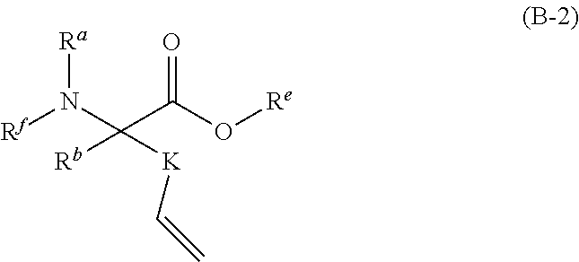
[Rf]N(C(C(O[Re])=O)([Rb])[K]C=C)[Ra]
